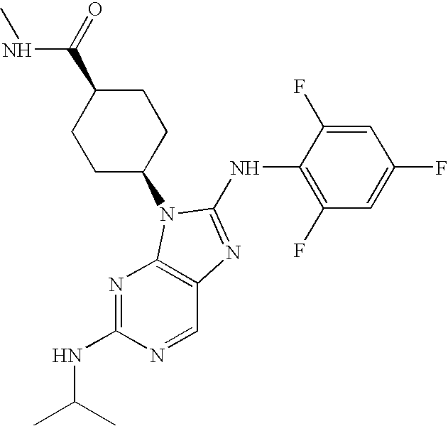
C1(NC2=NC3=C(N=C(NC(C)C)N=C3)N2C2CCC(C(=O)NC)CC2)=C(F)C=C(F)C=C1F
